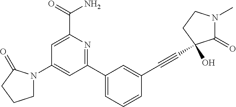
C1(N2CCCC2=O)=CC(C2=CC=CC(C#CC3(O)C(=O)N(C)CC3)=C2)=NC(C(=O)N)=C1
